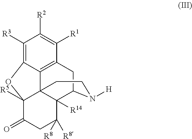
C1([R3])=C2C3=C(C([R1])=C1[R2])CC1C4([R14])C3(C([R5])(C(=O)CC4([R8])[R8])O2)CCN1[H]
